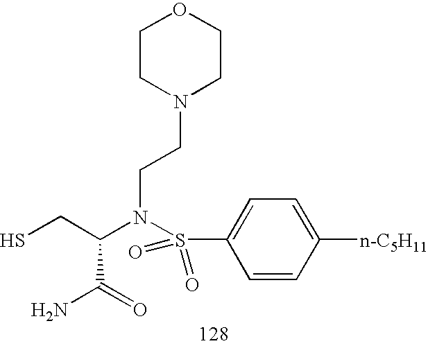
NC(C(N(S(C1=CC=C([n-C5H11])C=C1)(=O)=O)CCN1CCOCC1)CS)=O
